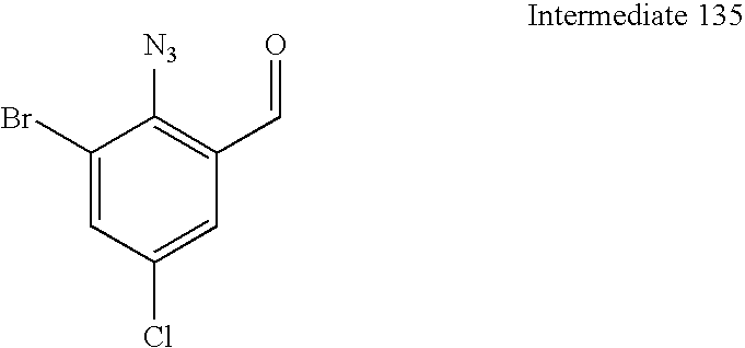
C1(Br)=CC(Cl)=CC(C=O)=C1[N3]
